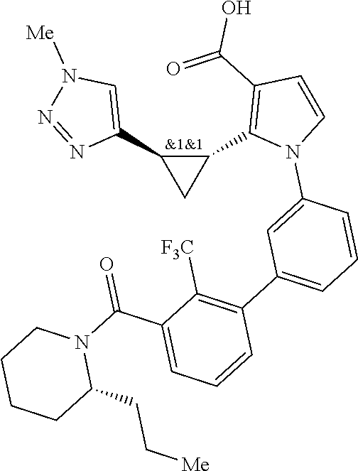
C1(C2=C(C(=O)O)C=CN2C2=CC(C3=C([F3C])C(C(N4CCCCC4CC[Me])=O)=CC=C3)=CC=C2)C(C2=CN([Me])N=N2)C1
